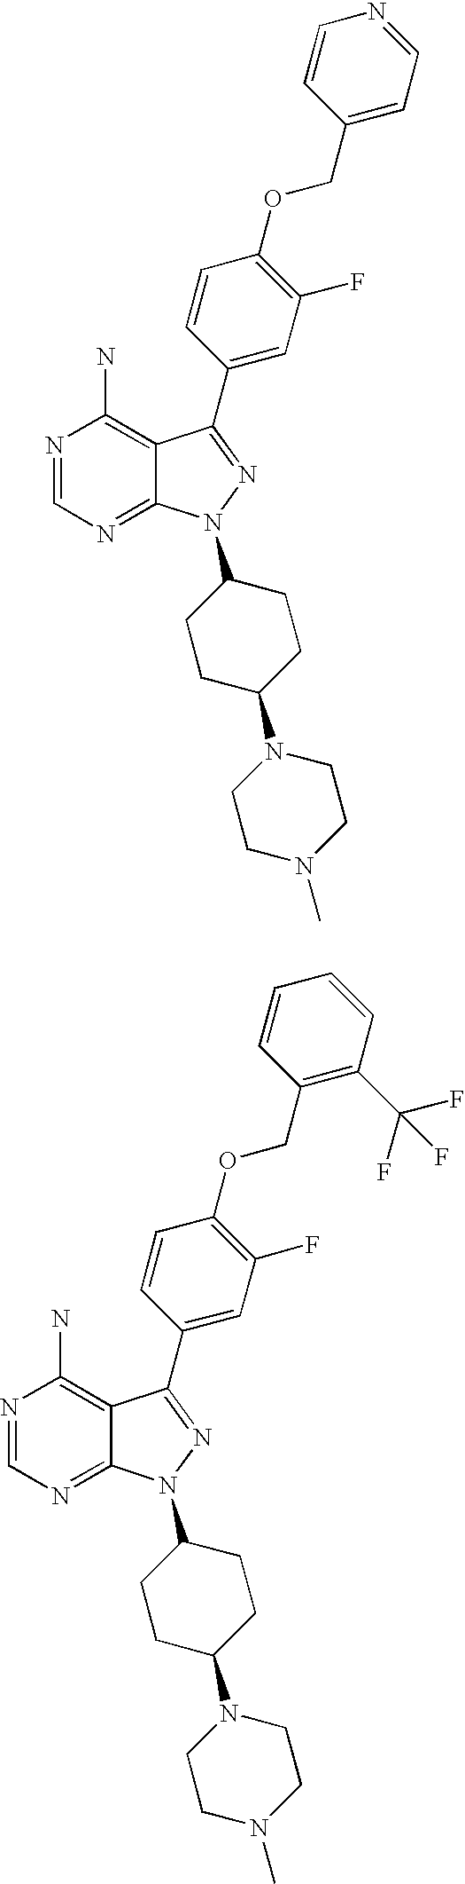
N1=CN=C2C(=C1N)C(C1=CC(F)=C(OCC3=C(C(F)(F)F)C=CC=C3)C=C1)=NN2C1CCC(N2CCN(C)CC2)CC1.N1=CN=C2C(=C1N)C(C1=CC(F)=C(OCC3=CC=NC=C3)C=C1)=NN2C1CCC(N2CCN(C)CC2)CC1
